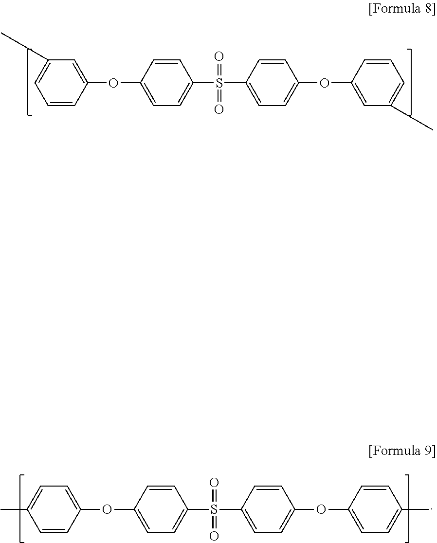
C1=CC(OC2=CC=C(S(C3=CC=C(OC4=CC(C)=CC=C4)C=C3)(=O)=O)C=C2)=CC(C)=C1.C1=CC(OC2=CC=C(S(C3=CC=C(OC4=CC=C(C)C=C4)C=C3)(=O)=O)C=C2)=CC=C1C
